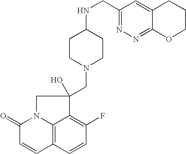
C12=C3C=CC(F)=C1C(CN1CCC(NCC4=NN=C5C(=C4)CCCO5)CC1)(O)CN2C(=O)C=C3
